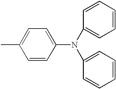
CC1=CC=C(N(C2=CC=CC=C2)C2=CC=CC=C2)C=C1
